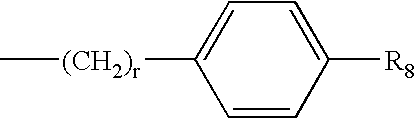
C[(CH2)r]C1=CC=C([R8])C=C1
